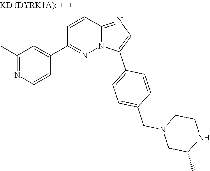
C1(C)=NC=CC(C2=NN3C(=NC=C3C3=CC=C(CN4CC(C)NCC4)C=C3)C=C2)=C1
